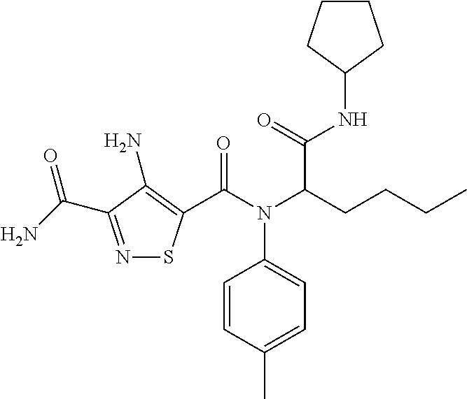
N1=C(C(N)=O)C(N)=C(C(N(C(CCCC)C(=O)NC2CCCC2)C2=CC=C(C)C=C2)=O)S1
